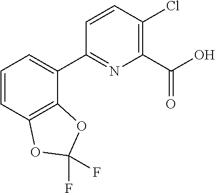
C1(Cl)=C(C(O)=O)N=C(C2=CC=CC3=C2OC(F)(F)O3)C=C1
